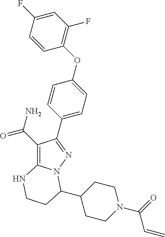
C1(C(=O)N)=C2N(N=C1C1=CC=C(OC3=C(F)C=C(F)C=C3)C=C1)C(C1CCN(C(=O)C=C)CC1)CCN2
